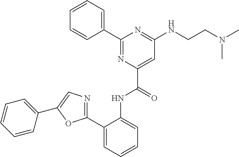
C1(NCCN(C)C)=NC(C2=CC=CC=C2)=NC(C(NC2=CC=CC=C2C2=NC=C(C3=CC=CC=C3)O2)=O)=C1
